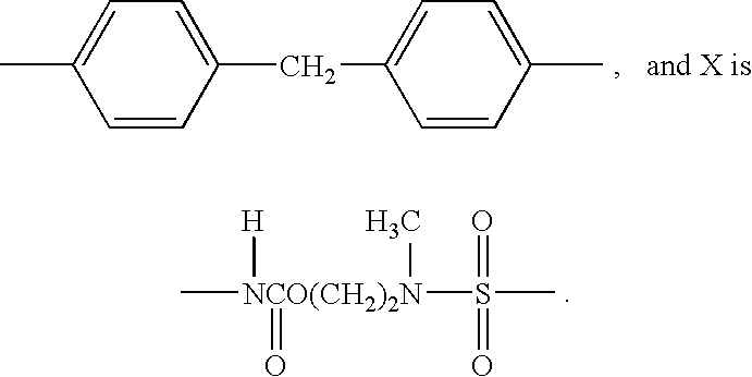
C[NCO(CH2)2N](S(C)(=O)=O)([H])(C)=O.C1=CC(CC2=CC=C(C)C=C2)=CC=C1C
